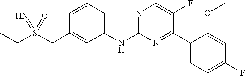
C1=CC(CS(CC)(=N)=O)=CC(NC2=NC=C(F)C(C3=CC=C(F)C=C3OC)=N2)=C1
